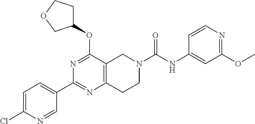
C1=C(Cl)N=CC(C2=NC3=C(C(OC4CCOC4)=N2)CN(C(NC2=CC(OC)=NC=C2)=O)CC3)=C1
